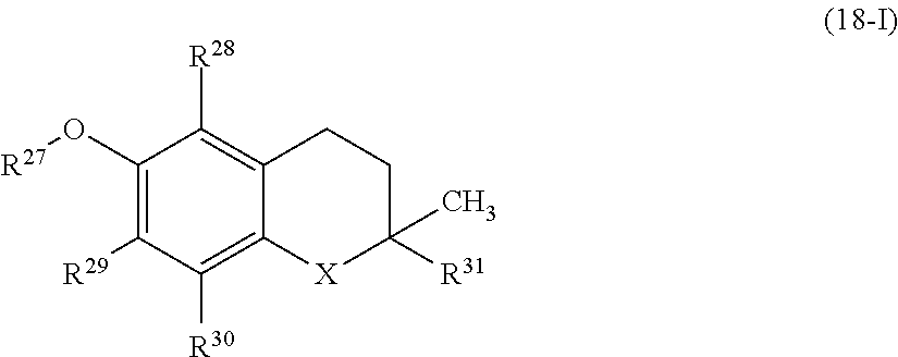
C1(O[R27])=C([R29])C([R30])=C2C(=C1[R28])CCC([R31])(C)[X]2
